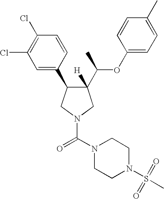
C1(C(C)OC2=CC=C(C)C=C2)([H])C(C2=CC(Cl)=C(Cl)C=C2)CN(C(N2CCN(S(=O)(C)=O)CC2)=O)C1
